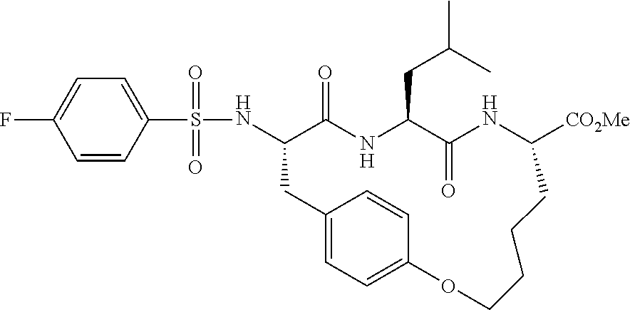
C1=CC(S(=O)(NC2C(=O)NC(CC(C)C)C(=O)NC([CO2Me])CCCCOC3=CC=C(C2)C=C3)=O)=CC=C1F
